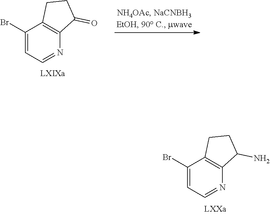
C1(Br)=CC=NC2=C1CCC2=O.C1(Br)=CC=NC2=C1CCC2N
